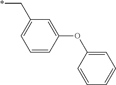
C(C1=CC=CC(OC2=CC=CC=C2)=C1)*
